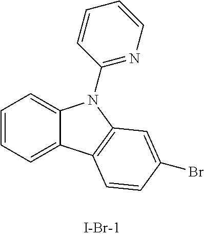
C1=CC=C2C(=C1)N(C1=NC=CC=C1)C1=C2C=CC(Br)=C1
